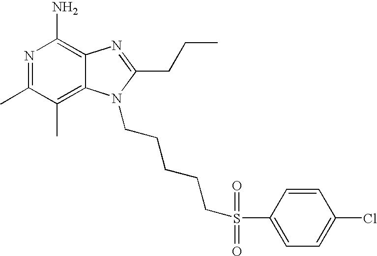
C12=C(C)C(C)=NC(N)=C1N=C(CCC)N2CCCCCS(C1=CC=C(Cl)C=C1)(=O)=O
